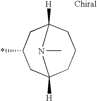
C12([H])CC(*)CC([H])(CCC1)N2C
